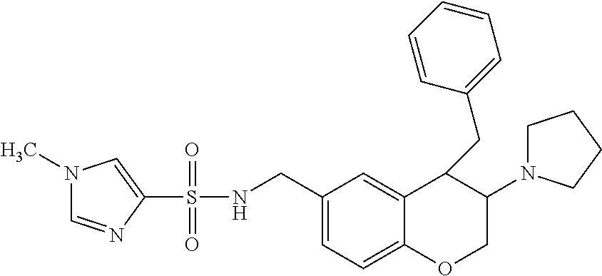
C1(S(NCC2=CC=C3C(=C2)C(CC2=CC=CC=C2)C(N2CCCC2)CO3)(=O)=O)=CN(C)C=N1
